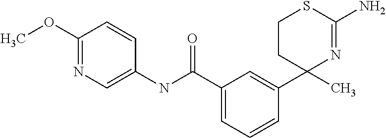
C1(C(NC2=CN=C(OC)C=C2)=O)=CC=CC(C2(C)N=C(N)SCC2)=C1
